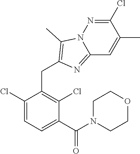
C1(Cl)=CC=C(C(=O)N2CCOCC2)C(Cl)=C1CC1=C(C)N2C(=N1)C=C(C)C(Cl)=N2
